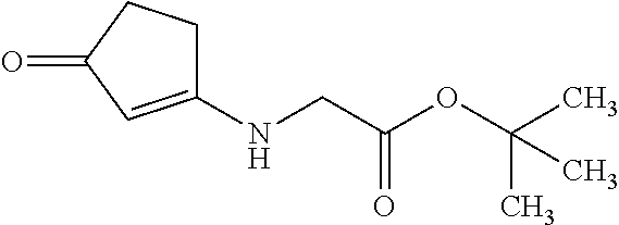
C1C(NCC(OC(C)(C)C)=O)=CC(=O)C1
